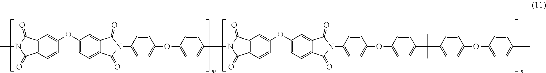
C12=C(C=CC(OC3=CC=C4C(=O)N(C5=CC=C(OC6=CC=C(N7C(=O)C8=C(C=CC(OC9=CC=C%10C(=O)N(C%11=CC=C(OC%12=CC=C(C(C)(C)C%13=CC=C(OC%14=CC=C(C)C=C%14)C=C%13)C=C%12)C=C%11)C(=O)C%10=C9)=C8)C7=O)C=C6)C=C5)C(=O)C4=C3)=C1)C(=O)N(C)C2=O
